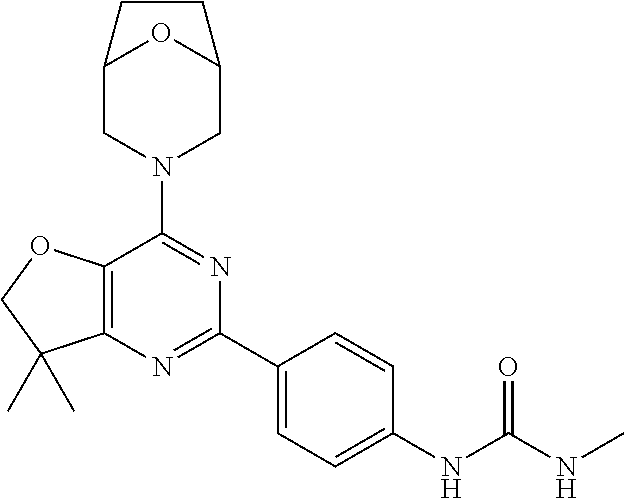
C12=C(N=C(C3=CC=C(NC(NC)=O)C=C3)N=C1N1CC3OC(C1)CC3)C(C)(C)CO2
